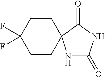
C1CC(F)(F)CCC12NC(=O)NC2=O
